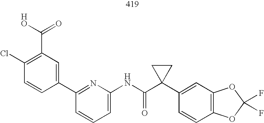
C1(Cl)=C(C(O)=O)C=C(C2=NC(NC(C3(C4=CC5=C(C=C4)OC(F)(F)O5)CC3)=O)=CC=C2)C=C1
